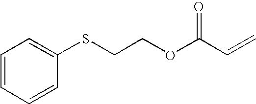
C1=CC=CC(SCCOC(C=C)=O)=C1
